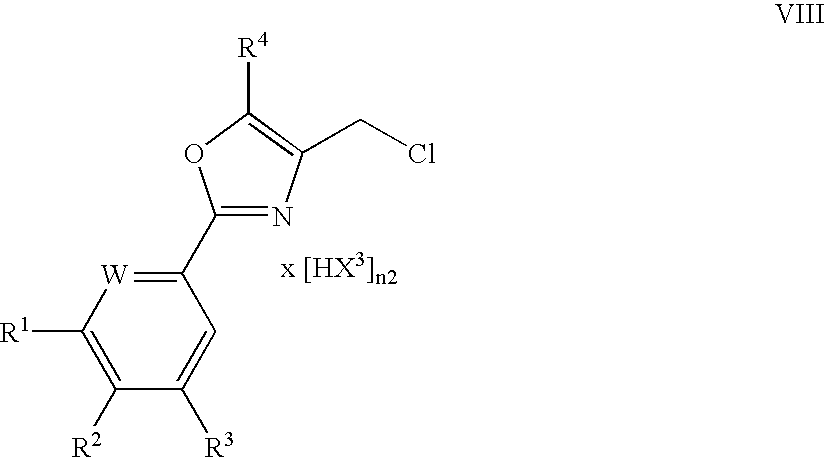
C1(C2=NC(CCl)=C([R4])O2)=[W]C([R1])=C([R2])C([R3])=C1
